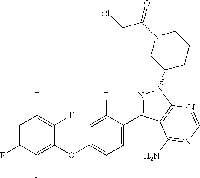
C1(OC2=CC=C(C3=NN(C4CCCN(C(=O)CCl)C4)C4=C3C(N)=NC=N4)C(F)=C2)=C(F)C(F)=CC(F)=C1F
